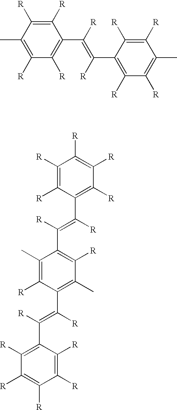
C1([R])=C([R])C(C)=C([R])C([R])=C1C([R])=C([R])C1=C([R])C([R])=C(C)C([R])=C1[R].C1([R])=C([R])C(C([R])=C([R])C2=C([R])C(C)=C(C(=C(C3=C([R])C([R])=C([R])C([R])=C3[R])[R])[R])C([R])=C2C)=C([R])C([R])=C1[R]
